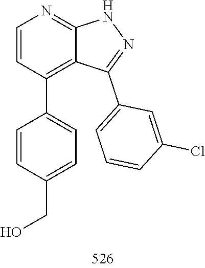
N1N=C(C2=CC=CC(Cl)=C2)C2=C(C3=CC=C(CO)C=C3)C=CN=C12
